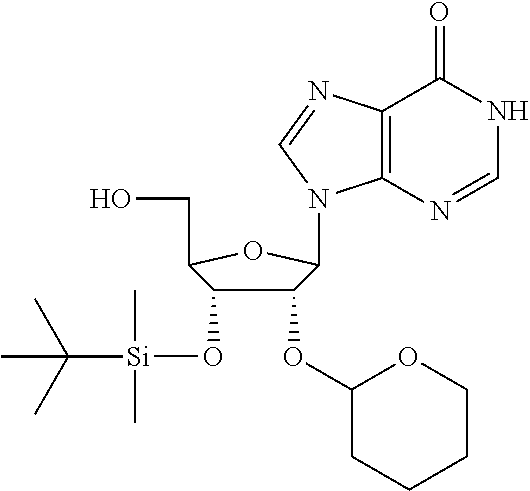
C1(OC2CCCCO2)C(O[Si](C(C)(C)C)(C)C)C(CO)OC1N1C2=C(C(=O)NC=N2)N=C1
